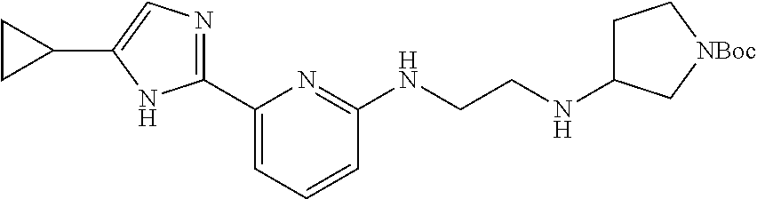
C1(C2=NC=C(C3CC3)N2)=CC=CC(NCCNC2CC[NBoc]C2)=N1
